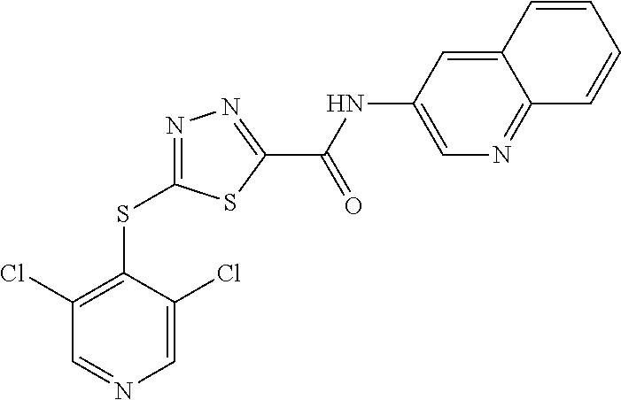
C1=C(Cl)C(SC2=NN=C(C(NC3=CN=C4C(=C3)C=CC=C4)=O)S2)=C(Cl)C=N1
